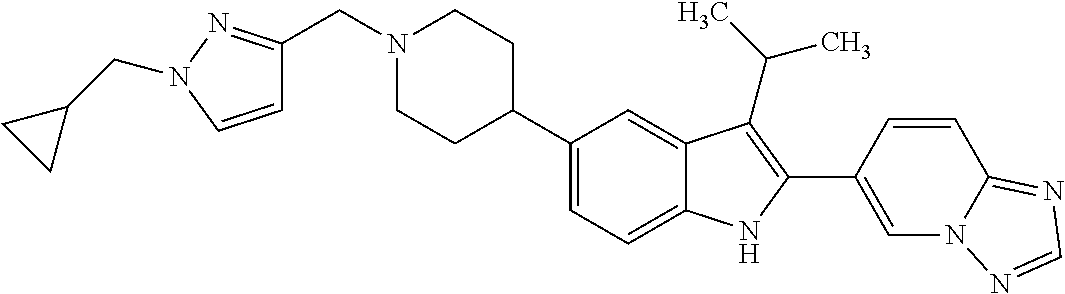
N1(CC2=NN(CC3CC3)C=C2)CCC(C2=CC=C3C(=C2)C(C(C)C)=C(C2=CN4C(=NC=N4)C=C2)N3)CC1
